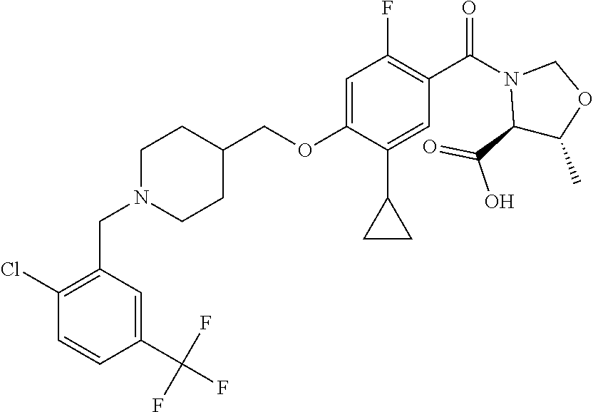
C(OC1=CC(F)=C(C(N2C(C(=O)O)C(C)OC2)=O)C=C1C1CC1)C1CCN(CC2=C(Cl)C=CC(C(F)(F)F)=C2)CC1
